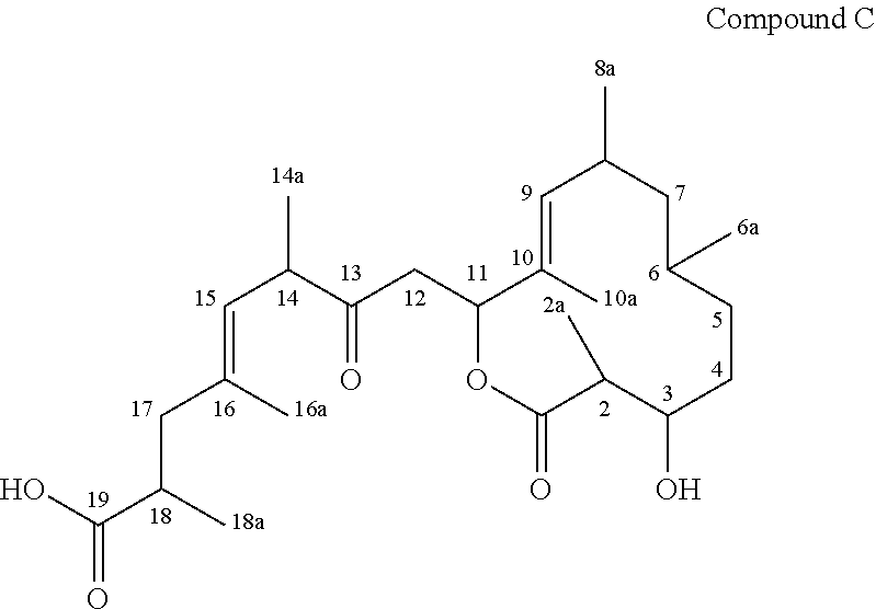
CC1=CC(C)CC(C)CCC(O)C(C)C(=O)OC1CC(=O)C(C=C(C)CC(C)C(=O)O)C
